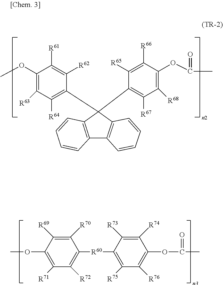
C1(OC)=C([R63])C([R64])=C(C2(C3=C([R67])C([R68])=C(OC(=O)C)C([R66])=C3[R65])C3=C(C4=C2C=CC=C4)C=CC=C3)C([R62])=C1[R61].C1([R70])=C([R69])C(OC)=C([R71])C([R72])=C1[R60]C1=C([R75])C([R76])=C(OC(=O)C)C([R74])=C1[R73]
